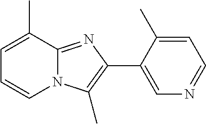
C1=C(C)C2=NC(C3=CN=CC=C3C)=C(C)N2C=C1
